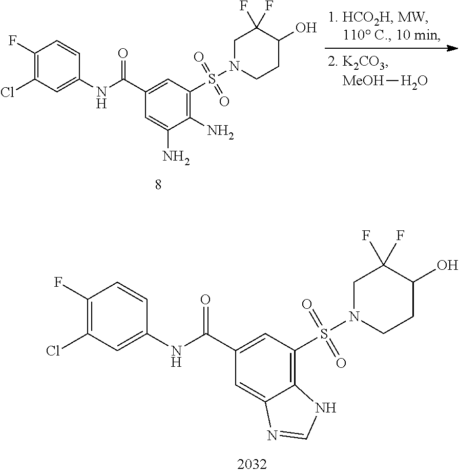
[MeOH]O.C1(C(=O)NC2=CC(Cl)=C(F)C=C2)=CC(S(N2CCC(O)C(F)(F)C2)(=O)=O)=C(N)C(N)=C1.C1(C(=O)NC2=CC(Cl)=C(F)C=C2)=CC(S(N2CCC(O)C(F)(F)C2)(=O)=O)=C2C(=C1)N=CN2
